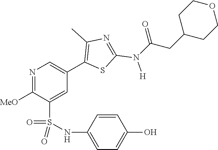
N1=C([MeO])C(S(NC2=CC=C(O)C=C2)(=O)=O)=CC(C2=C(C)N=C(N([H])C(CC3CCOCC3)=O)S2)=C1
